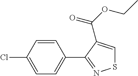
C1=CC(C2=NSC=C2C(OCC)=O)=CC=C1Cl
